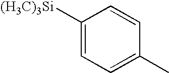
C1([(H3C)3Si])=CC=C(C)C=C1
